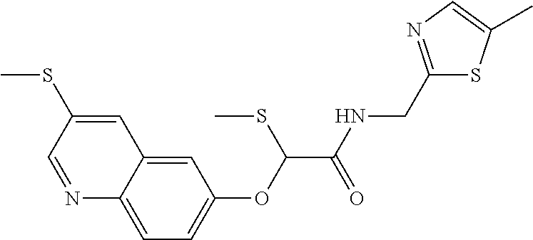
N1=CC(SC)=CC2=CC(OC(C(NCC3=NC=C(C)S3)=O)SC)=CC=C12
